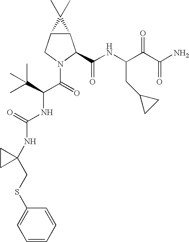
C12C(CN(C(=O)C(C(C)(C)C)NC(NC3(CSC4=CC=CC=C4)CC3)=O)C1C(NC(C(C(N)=O)=O)CC1CC1)=O)C2(C)C
